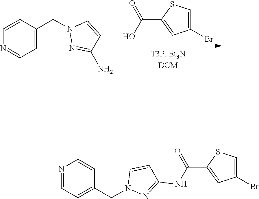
N1(CC2=CC=NC=C2)N=C(N)C=C1.C(O)(=O)C1=CC(Br)=CS1.N1(CC2=CC=NC=C2)C=CC(NC(=O)C2=CC(Br)=CS2)=N1
